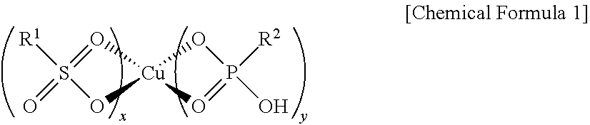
O1=S(=O)([R1])O[Cu]12O=P([R2])(O)O2
